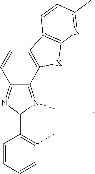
C12=N(C)C(C3=C(C)C=CC=C3)N=C1C=CC1=C2[X]C2=C1C=CC(C)=N2
